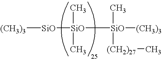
[SiO]([SiO]([SiO]([(CH3)3])(C)[(CH2)27]C)(C)C)[(CH3)3]
